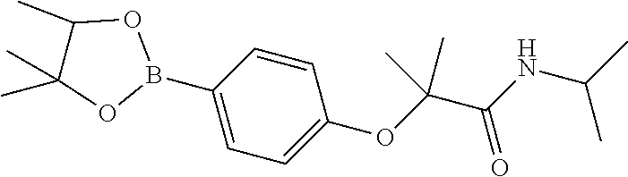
O(C(C(NC(C)C)=O)(C)C)C1=CC=C(B2OC(C)(C)C(C)O2)C=C1
